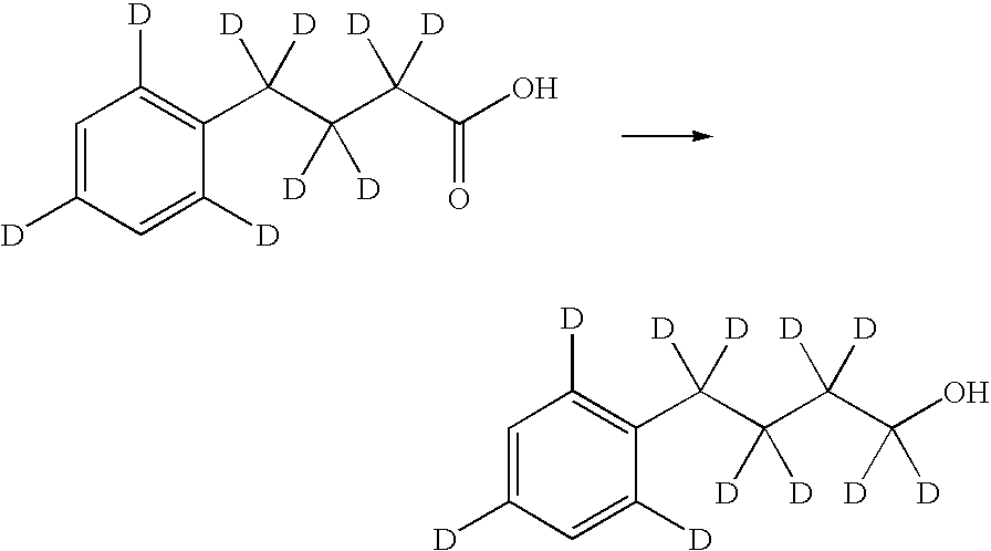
C1=C([D])C=C([D])C(C(C(C(C(O)=O)([D])[D])([D])[D])([D])[D])=C1[D].C1=C([D])C=C([D])C(C(C(C(C(O)([D])[D])([D])[D])([D])[D])([D])[D])=C1[D]
